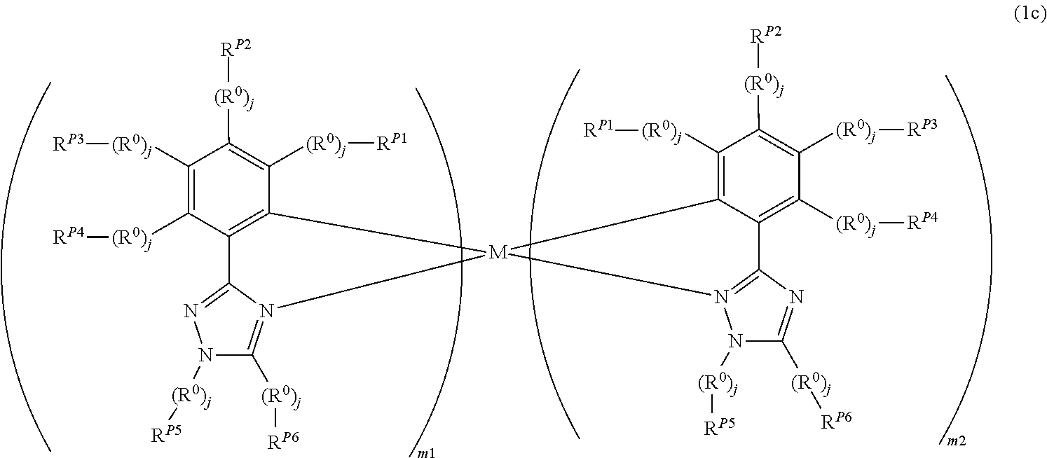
[(R0)j]([RP5])N1N2=C(N=C1[(R0)j][RP6])C1=C([(R0)j][RP4])C([(R0)j][RP3])=C([(R0)j][RP2])C([(R0)j][RP1])=C1[M]21N2=C([(R0)j][RP6])N([(R0)j][RP5])N=C2C2=C1C([(R0)j][RP1])=C([(R0)j][RP2])C([(R0)j][RP3])=C2[(R0)j][RP4]
